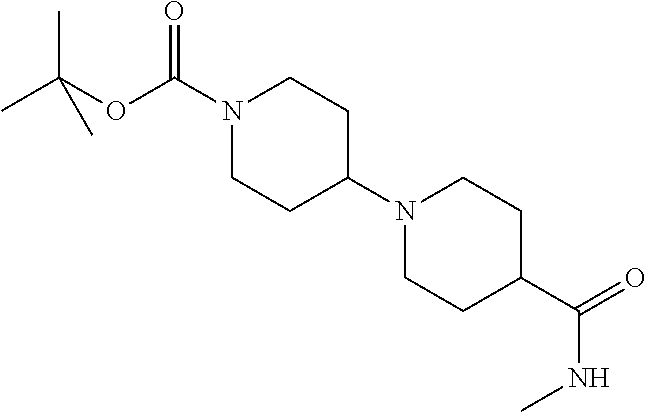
N1(C(OC(C)(C)C)=O)CCC(N2CCC(C(=O)NC)CC2)CC1
